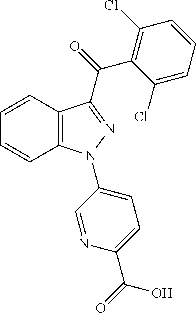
C1=CC2=C(C=C1)N(C1=CC=C(C(=O)O)N=C1)N=C2C(=O)C1=C(Cl)C=CC=C1Cl
